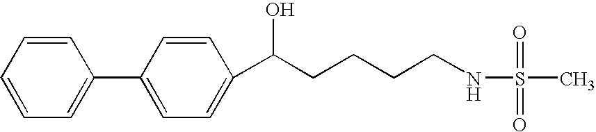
C1=CC=CC=C1C1=CC=C(C(CCCCNS(C)(=O)=O)O)C=C1
